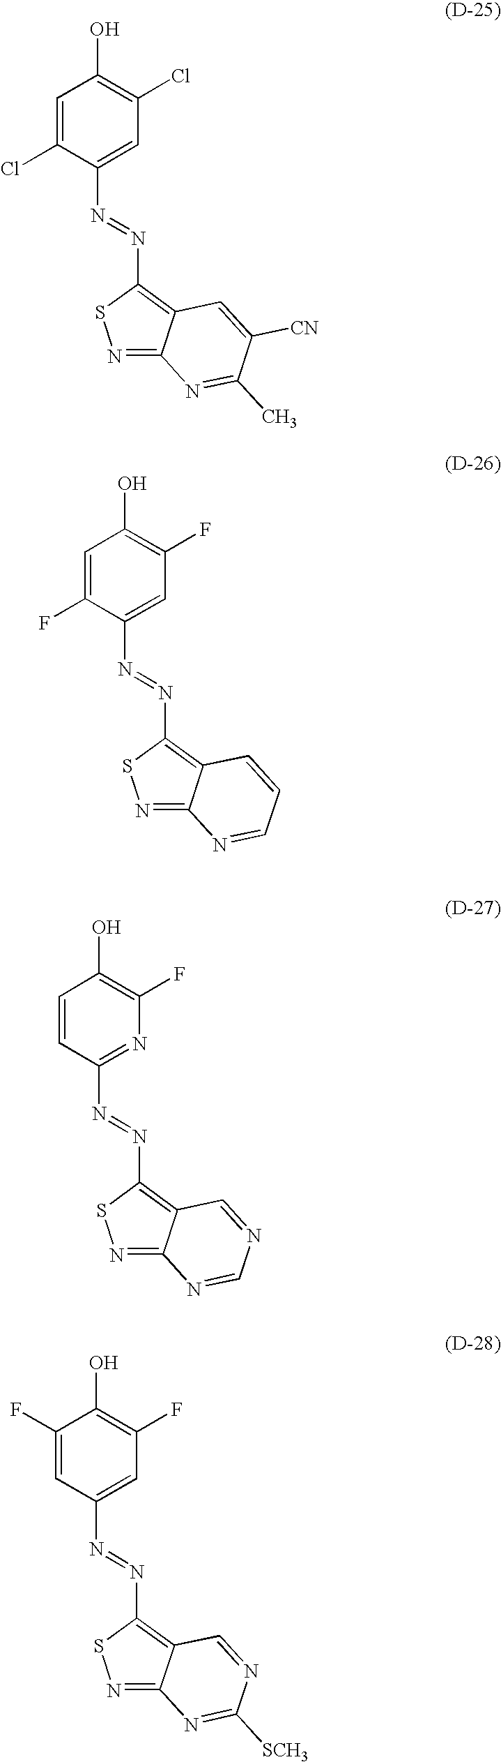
N1=C2C(=C(N=NC3=CC(Cl)=C(O)C=C3Cl)S1)C=C([CN])C(C)=N2.N1=C2C(=C(N=NC3=CC(F)=C(O)C=C3F)S1)C=CC=N2.N1=C2C(=C(N=NC3=NC(F)=C(O)C=C3)S1)C=NC=N2.N1=C2C(=C(N=NC3=CC(F)=C(O)C(F)=C3)S1)C=NC([SCH3])=N2
